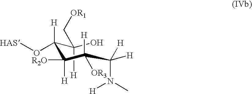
C([H])(C(C(C(C([H])(N(C)[H])[H])([H])[OR3])([R2O])[H])(O[HAS])[H])(O)C[OR1]
